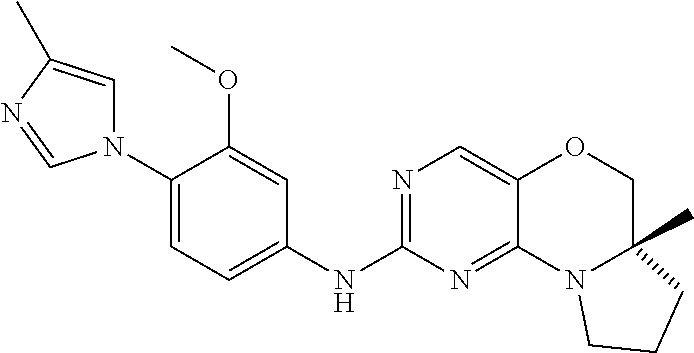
C1(N2C=C(C)N=C2)=CC=C(NC2=NC=C3C(=N2)N2C(C)(CO3)CCC2)C=C1OC
